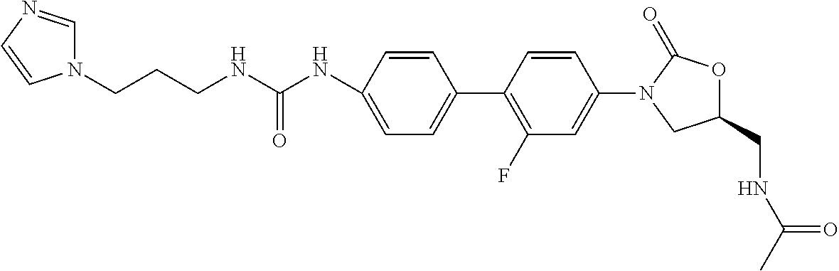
N(C1=CC=C(C2=C(F)C=C(N3CC(CNC(C)=O)OC3=O)C=C2)C=C1)C(NCCCN1C=NC=C1)=O
